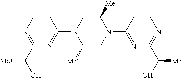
N1=C(C(O)[Me])N=C(N2C([Me])CN(C3=NC(C(O)[Me])=NC=C3)C([Me])C2)C=C1
